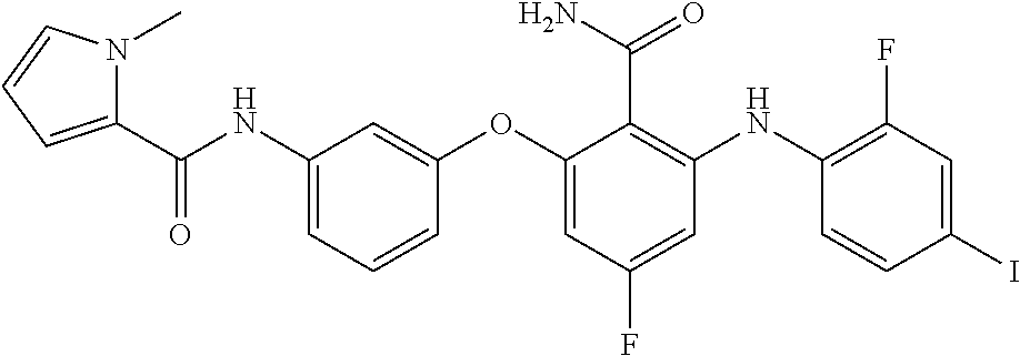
N1(C)C(C(NC2=CC=CC(OC3=CC(F)=CC(NC4=C(F)C=C(I)C=C4)=C3C(N)=O)=C2)=O)=CC=C1
